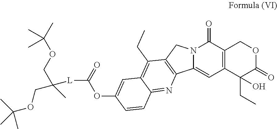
N12C(=CC3=C(C1=O)COC(=O)C3(CC)O)C1=C(C2)C(CC)=C2C(=N1)C=CC(OC(=O)[L]C(COC(C)(C)C)(COC(C)(C)C)C)=C2
